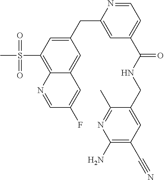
C1=C(CC2=CC(C(=O)NCC3=CC(C#N)=C(N)N=C3C)=CC=N2)C=C2C(=C1S(C)(=O)=O)N=CC(F)=C2
